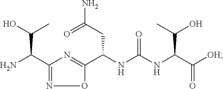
NC(C1=NOC(C(NC(NC(C([OH])=O)C(C)O)=O)CC(N)=O)=N1)C(O)C
